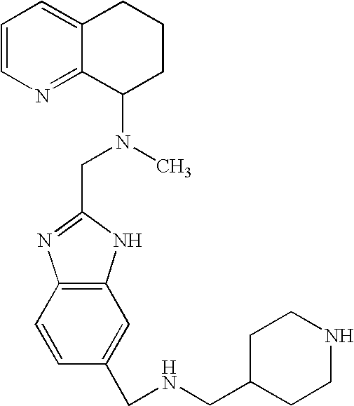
C1=CN=C2C(=C1)CCCC2N(C)CC1=NC2=C(N1)C=C(CNCC1CCNCC1)C=C2
